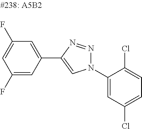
C1(F)=CC(C2=CN(C3=CC(Cl)=CC=C3Cl)N=N2)=CC(F)=C1
